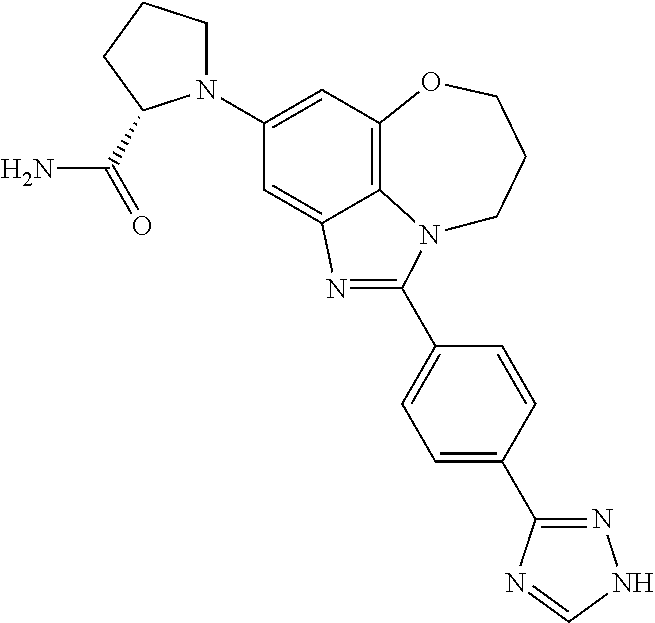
C1(N2CCCC2C(=O)N)=CC2=C3C(=C1)N=C(C1=CC=C(C4=NNC=N4)C=C1)N3CCCO2
